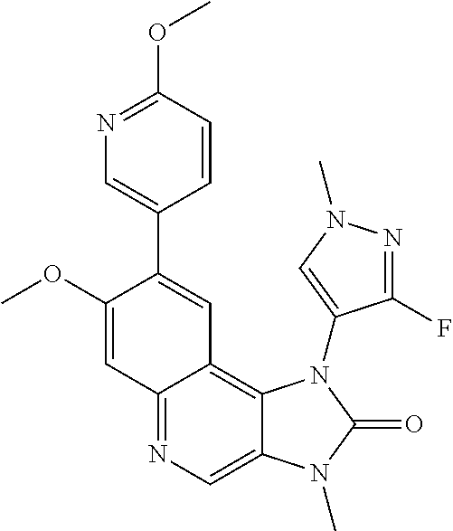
C12=NC=C3C(=C1C=C(C1=CN=C(OC)C=C1)C(OC)=C2)N(C1=CN(C)N=C1F)C(=O)N3C
